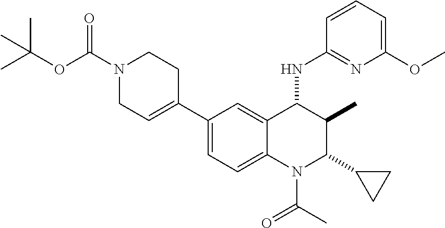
C1(C2=CCN(C(OC(C)(C)C)=O)CC2)=CC=C2C(=C1)C(NC1=NC(OC)=CC=C1)C(C)C(C1CC1)N2C(=O)C
